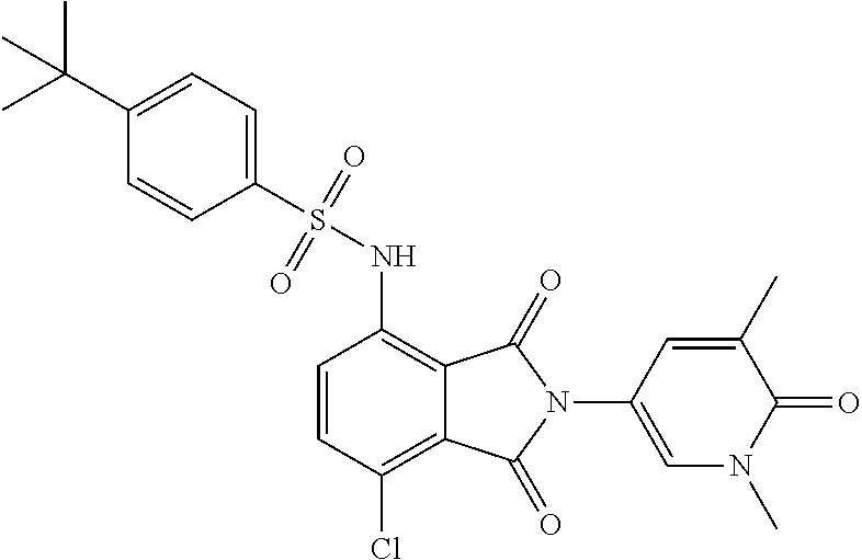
C1=CC(Cl)=C2C(=C1NS(=O)(=O)C1=CC=C(C(C)(C)C)C=C1)C(=O)N(C1=CN(C)C(=O)C(C)=C1)C2=O
